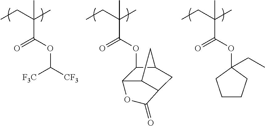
C(C(C)(C(=O)OC([F3C])[CF3])C)C.C(C(C)(C)C(OC1C2C3C(CC1C3)C(=O)O2)=O)C.C(C(C)(C)C(OC1(CC)CCCC1)=O)C
